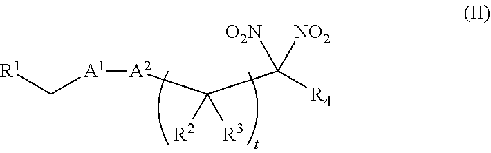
[R1]C[A1][A2]C(C([R4])([O2N])[NO2])([R2])[R3]
